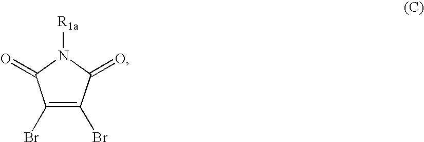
C1(Br)=C(Br)C(=O)N([R1a])C1=O
